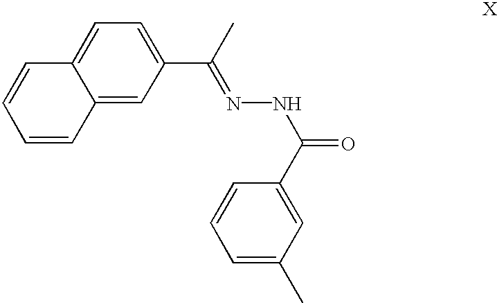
C12=CC(C(=NNC(=O)C3=CC(C)=CC=C3)C)=CC=C1C=CC=C2
